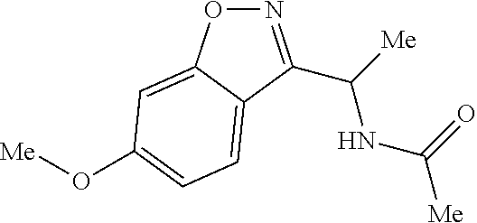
N1=C(C([Me])NC([Me])=O)C2=CC=C(O[Me])C=C2O1
